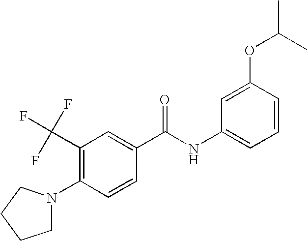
C1N(C2=C(C(F)(F)F)C=C(C(NC3=CC=CC(OC(C)C)=C3)=O)C=C2)CCC1
